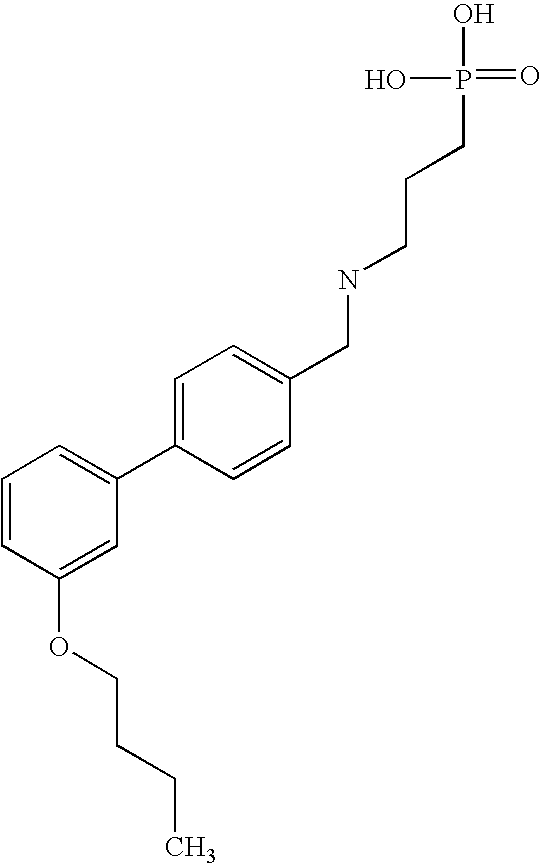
C1(C2=CC=CC(OCCCC)=C2)=CC=C(CNCCCP(=O)(O)O)C=C1
